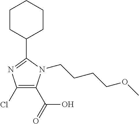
C1CC(C2=NC(Cl)=C(C(O)=O)N2CCCCOC)CCC1
